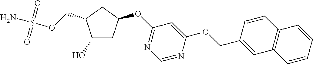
OC1CC(OC2=NC=NC(OCC3=CC4=C(C=C3)C=CC=C4)=C2)CC1COS(N)(=O)=O
